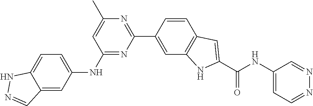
C12=CC(NC3=NC(C4=CC5=C(C=C4)C=C(C(NC4=CC=NN=C4)=O)N5)=NC(C)=C3)=CC=C1NN=C2
